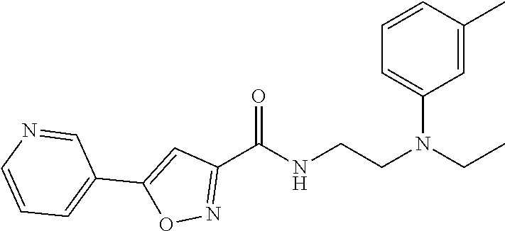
C1=C(C)C=CC=C1N(CC)CCNC(C1=NOC(C2=CC=CN=C2)=C1)=O
